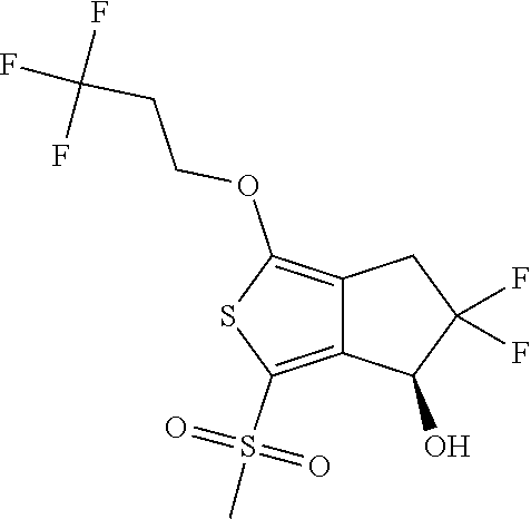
C12=C(OCCC(F)(F)F)SC(S(C)(=O)=O)=C1C(O)C(F)(F)C2
